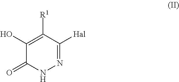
N1=C([Hal])C([R1])=C(O)C(=O)N1
